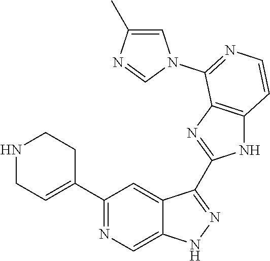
C1(C2=NC=C3C(=C2)C(C2=NC4=C(N2)C=CN=C4N2C=C(C)N=C2)=NN3)=CCNCC1
